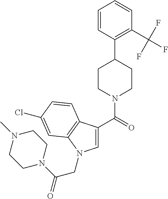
C1(C(=O)N2CCC(C3=C(C(F)(F)F)C=CC=C3)CC2)=CN(CC(N2CCN(C)CC2)=O)C2=C1C=CC(Cl)=C2
